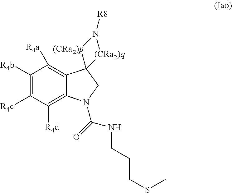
C1([R4b])=C([R4c])C([R4d])=C2C(=C1[R4a])C1(CN2C(NCCCSC)=O)[(CRa2)p]N([R8])[(CRa2)q]1
